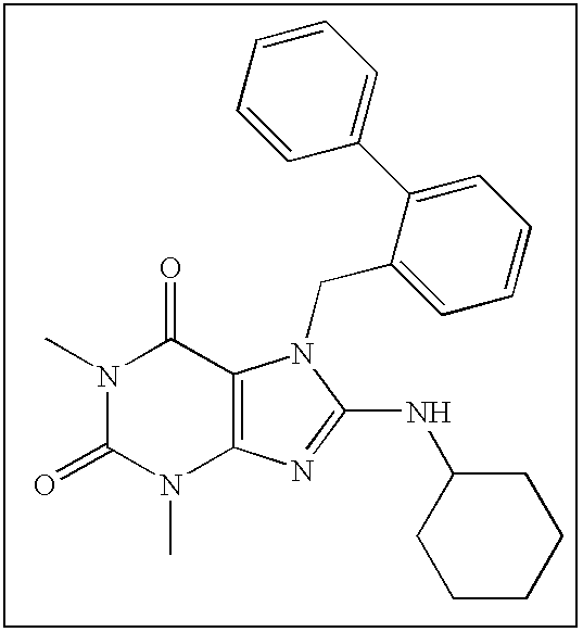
N1(C)C(=O)N(C)C2=C(C1=O)N(CC1=CC=CC=C1C1=CC=CC=C1)C(NC1CCCCC1)=N2
